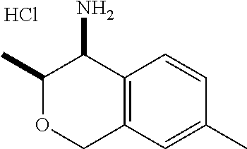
C12=C(C=CC(C)=C1)C(N)C(C)OC2.Cl
